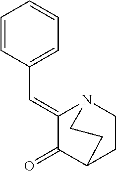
C1=CC(C=C2C(=O)C3CCN2CC3)=CC=C1
